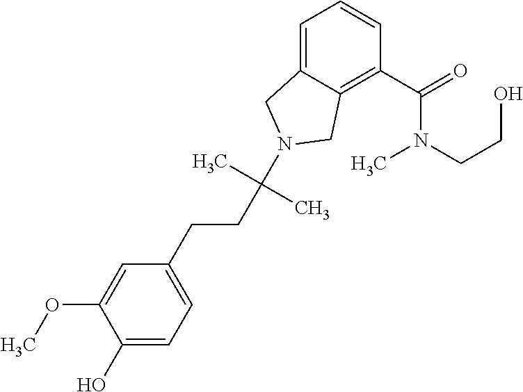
C1=C2C(=C(C(=O)N(CCO)C)C=C1)CN(C(CCC1=CC=C(O)C(OC)=C1)(C)C)C2
